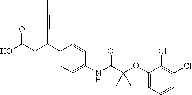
C1(C(CC(O)=O)C#CC)=CC=C(NC(C(OC2=CC=CC(Cl)=C2Cl)(C)C)=O)C=C1
